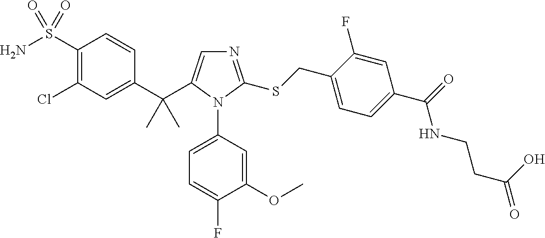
C1(C(C2=CN=C(SCC3=CC=C(C(NCCC(O)=O)=O)C=C3F)N2C2=CC=C(F)C(OC)=C2)(C)C)=CC(Cl)=C(S(N)(=O)=O)C=C1
